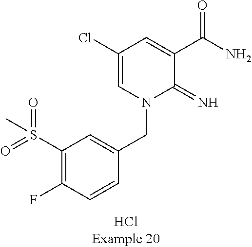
C1(S(=O)(=O)C)=C(F)C=CC(CN2C(=N)C(C(N)=O)=CC(Cl)=C2)=C1
